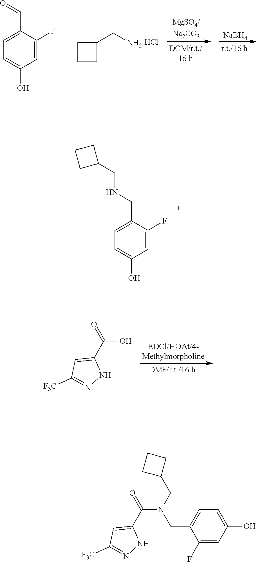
C1=C(F)C(CNCC2CCC2)=CC=C1O.C1(CN)CCC1.Cl.[NaBH4].C1=C(F)C(C=O)=CC=C1O.C(O)(=O)C1=CC([F3C])=NN1.C(N(CC1=CC=C(O)C=C1F)CC1CCC1)(=O)C1=CC([F3C])=NN1
